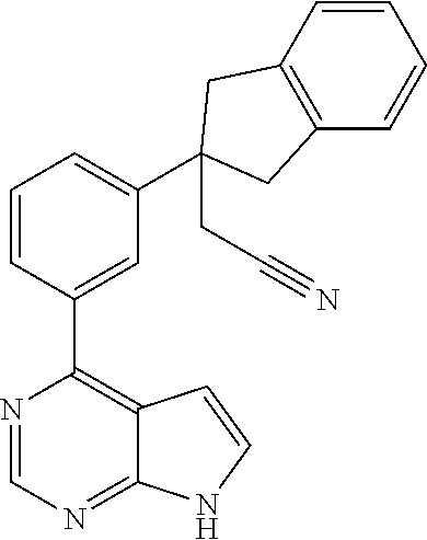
C1=CC(C2=C3C(=NC=N2)NC=C3)=CC(C2(CC#N)CC3=C(C=CC=C3)C2)=C1
